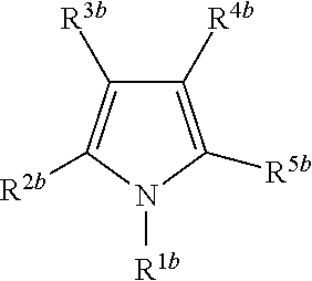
C1([R4b])=C([R5b])N([R1b])C([R2b])=C1[R3b]
